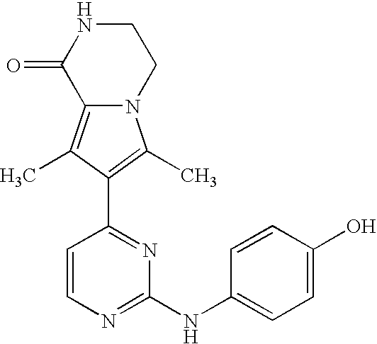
N12C(=C(C)C(C3=NC(NC4=CC=C(O)C=C4)=NC=C3)=C1C)C(=O)NCC2
